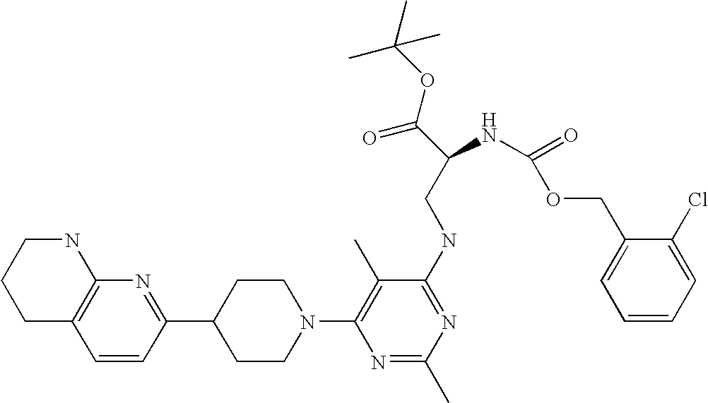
C1=CC(C2CCN(C3=C(C)C(NCC(C(=O)OC(C)(C)C)NC(=O)OCC4=CC=CC=C4Cl)=NC(C)=N3)CC2)=NC2=C1CCCN2
